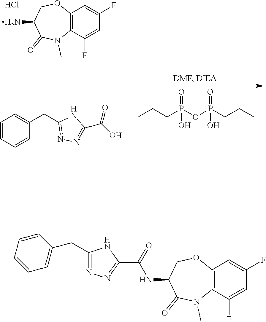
C12=C(C(F)=CC(F)=C1)N(C)C(=O)C(NC(=O)C1=NN=C(CC3=CC=CC=C3)N1)CO2.C12=C(C(F)=CC(F)=C1)N(C)C(=O)C(N)CO2.Cl.C1=CC=CC(CC2=NN=C(C(O)=O)N2)=C1.CCCP(OP(CCC)(=O)O)(=O)O
